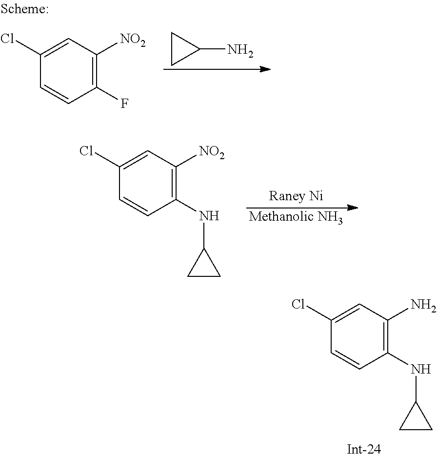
C1CC1N.C1(Cl)=CC([NO2])=C(F)C=C1.C1(Cl)=CC([NO2])=C(NC2CC2)C=C1.[Methanolic NH3].C1(Cl)=CC(N)=C(NC2CC2)C=C1
